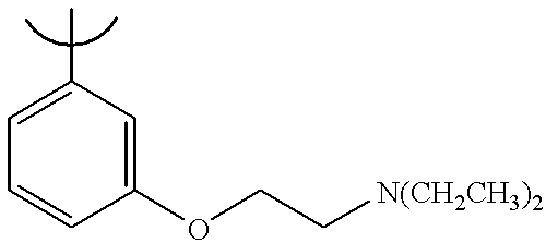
C1=C(C)C=C(OCC[N(CH2CH3)2])C=C1
